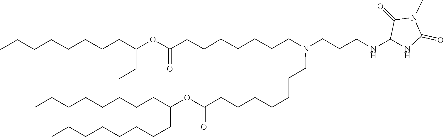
C(CCCCC(CCCCCCCC)OC(=O)CCCCCCCN(CCCCCCCC(OC(CC)CCCCCCCC)=O)CCCNC1NC(=O)N(C)C1=O)CCC
